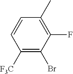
C1([F3C])=C(Br)C(F)=C(C)C=C1
